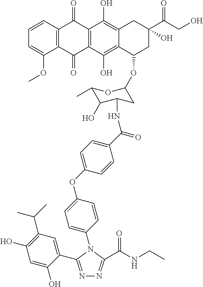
C1(N2C(C(NCC)=O)=NN=C2C2=CC(C(C)C)=C(O)C=C2O)=CC=C(OC2=CC=C(C(NC3C(O)C(C)OC(OC4CC(C(CO)=O)(O)CC5=C(O)C6=C(C(O)=C45)C(=O)C4=C(C6=O)C=CC=C4OC)C3)=O)C=C2)C=C1
